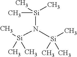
[Si](N([Si](C)(C)C)[Si](C)(C)C)(C)(C)C
